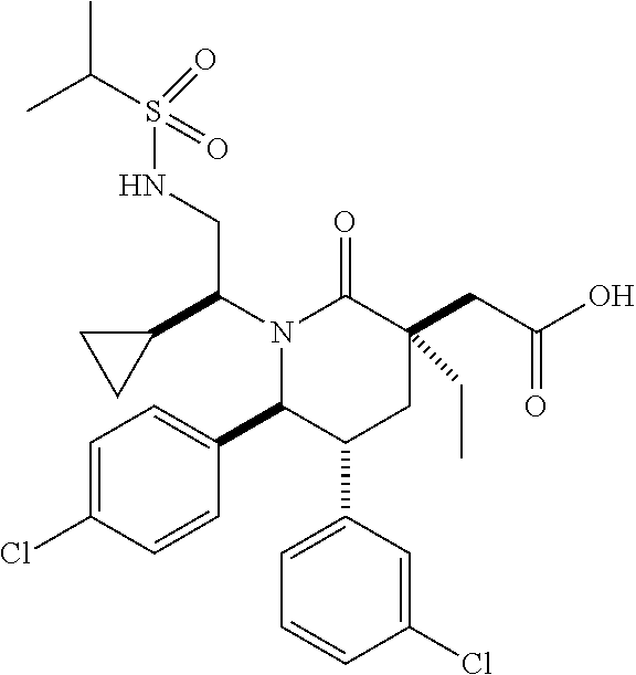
C1=C(Cl)C=CC(C2C(C3=CC=CC(Cl)=C3)CC(CC(O)=O)(CC)C(=O)N2C(C2CC2)CNS(C(C)C)(=O)=O)=C1
